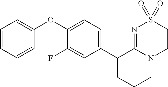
C1(C2=CC=C(OC3=CC=CC=C3)C(F)=C2)CCCN2C1=NS(=O)(=O)CC2
